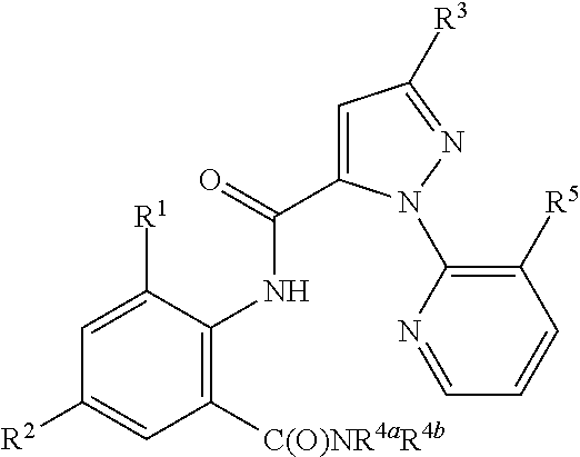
C1=C(C(NC2=C([C(O)NR4aR4b])C=C([R2])C=C2[R1])=O)N(C2=C([R5])C=CC=N2)N=C1[R3]
